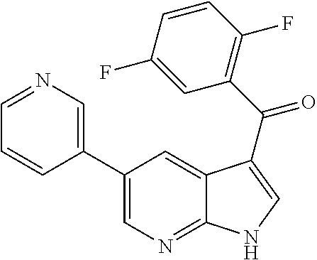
C12=NC=C(C3=CN=CC=C3)C=C1C(C(C1=C(F)C=CC(F)=C1)=O)=CN2
